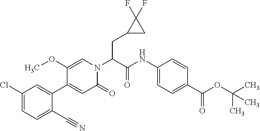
C(C(N1C=C(OC)C(C2=CC(Cl)=CC=C2C#N)=CC1=O)C(=O)NC1=CC=C(C(OC(C)(C)C)=O)C=C1)C1CC1(F)F
